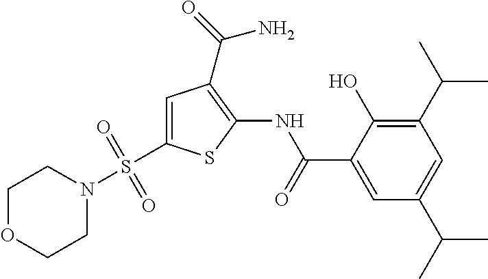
C1(C(C)C)=C(O)C(C(=O)NC2=C(C(=O)N)C=C(S(N3CCOCC3)(=O)=O)S2)=CC(C(C)C)=C1
